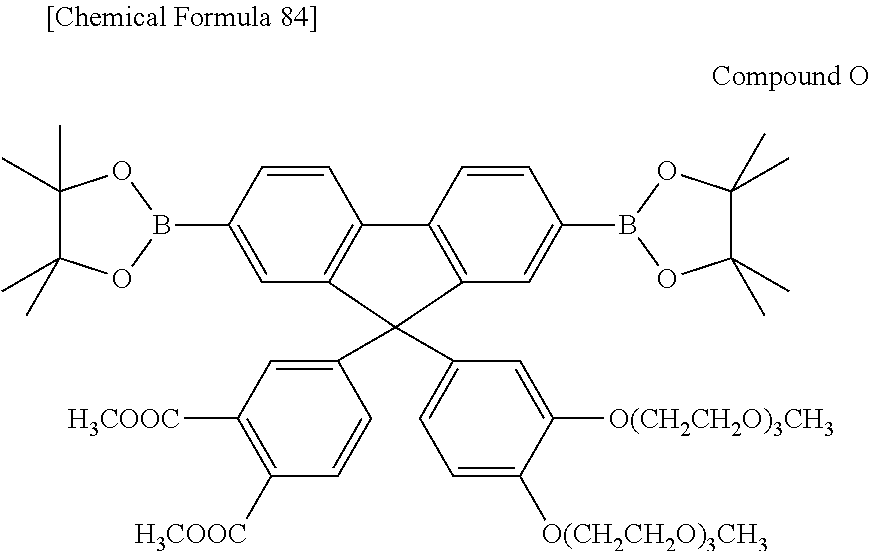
C1=C(B2OC(C)(C)C(C)(C)O2)C=CC2=C1C(C1=CC([H3COOC])=C([H3COOC])C=C1)(C1=CC=C([O(CH2CH2O)3CH3])C([O(CH2CH2O)3CH3])=C1)C1=C2C=CC(B2OC(C)(C)C(C)(C)O2)=C1
